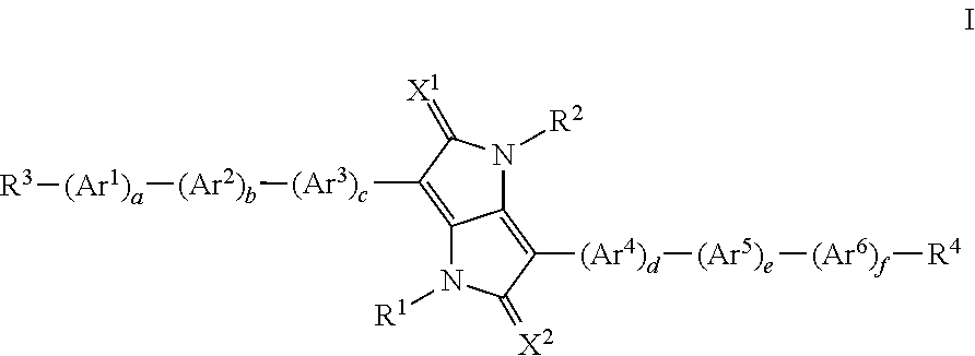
C12=C([(Ar4)d][(Ar5)e][(Ar6)f][R4])C(=[X2])N([R1])C1=C([(Ar3)c][(Ar2)b][(Ar1)a][R3])C(=[X1])N2[R2]
